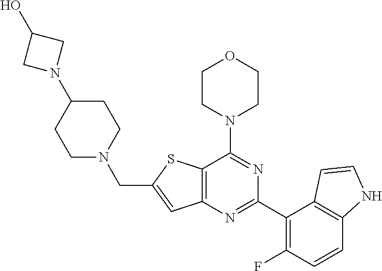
C12=C(N=C(C3=C(F)C=CC4=C3C=CN4)N=C1N1CCOCC1)C=C(CN1CCC(N3CC(O)C3)CC1)S2
